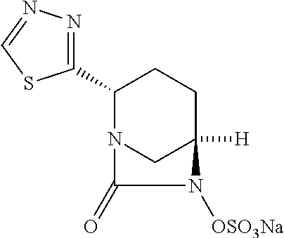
C1(C2=NN=CS2)N2CC([H])(CC1)N([OSO3Na])C2=O
